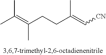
CC(=C(CCC(=C[CN])C)C)C
